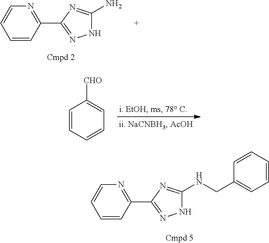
C1=CC(C2=NNC(N)=N2)=NC=C1.C1=CC=CC=C1[CHO].C1=CC(C2=NNC(NCC3=CC=CC=C3)=N2)=NC=C1
